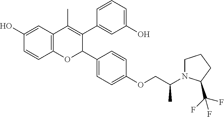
C12=C(C=C(O)C=C1)C(C)=C(C1=CC(O)=CC=C1)C(C1=CC=C(OCC(N3CCCC3C(F)(F)F)C)C=C1)O2
